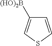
C1=CSC=C1[(HO)2B]
